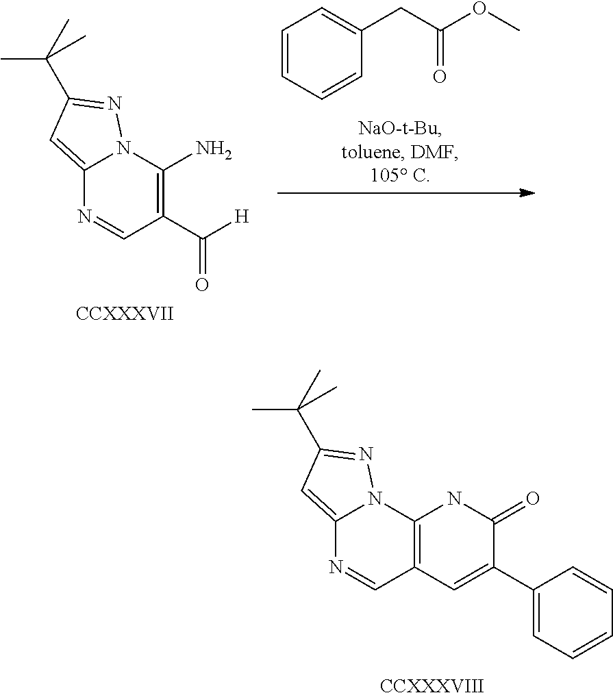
C12=CC(C(C)(C)C)=NN1C1=C(C=N2)C=C(C2=CC=CC=C2)C(=O)N1.[CCXXXVIII].C12=CC(C(C)(C)C)=NN1C(N)=C(C([H])=O)C=N2.[CCXXXVII].C1=CC=CC(CC(OC)=O)=C1
